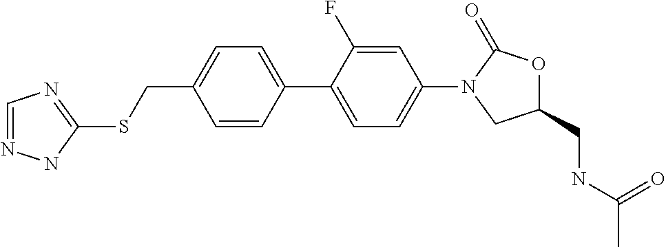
C(C1=CC=C(C2=CC=C(N3CC(CNC(=O)C)OC3=O)C=C2F)C=C1)SC1=NC=NN1
